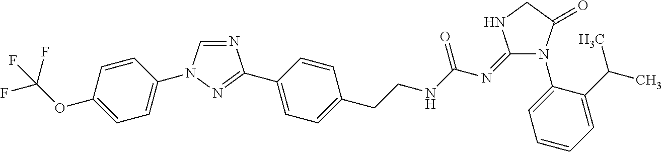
C1=CC(OC(F)(F)F)=CC=C1N1C=NC(C2=CC=C(CCNC(N=C3N(C4=CC=CC=C4C(C)C)C(=O)CN3)=O)C=C2)=N1
